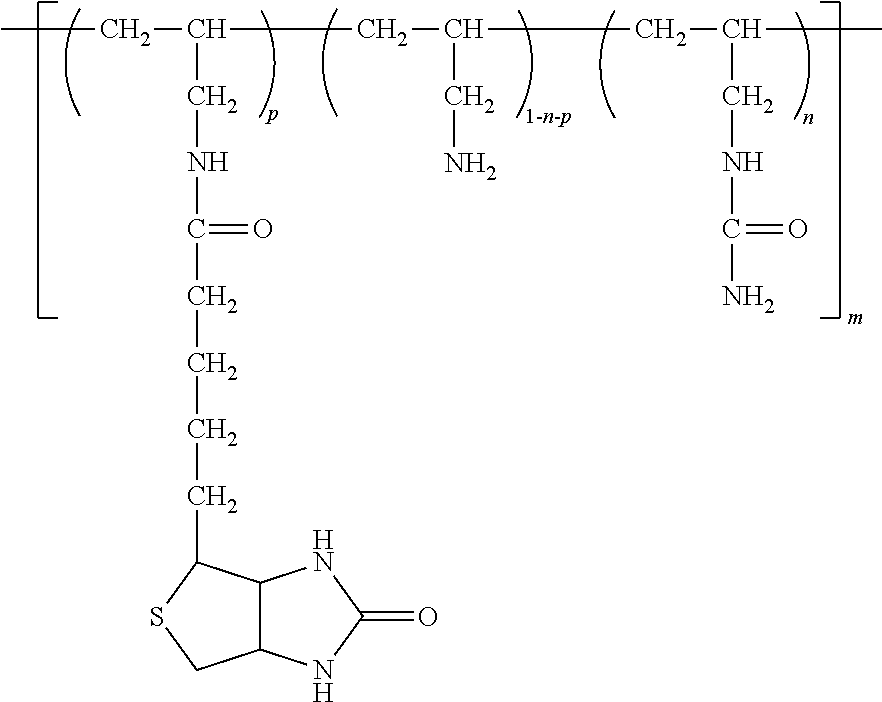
CCC(CC(CC(C)CNC(=O)N)CN)CNC(=O)CCCCC1C2C(CS1)NC(=O)N2
